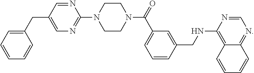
C1=NC(N2CCN(C(=O)C3=CC=CC(CNC4=C5C(=NC=N4)C=CC=C5)=C3)CC2)=NC=C1CC1=CC=CC=C1
